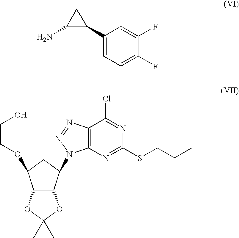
C1(C2CC2N)=CC=C(F)C(F)=C1.ClC1=NC(SCCC)=NC2=C1N=NN2C1C2C(C(OCCO)C1)OC(C)(C)O2
